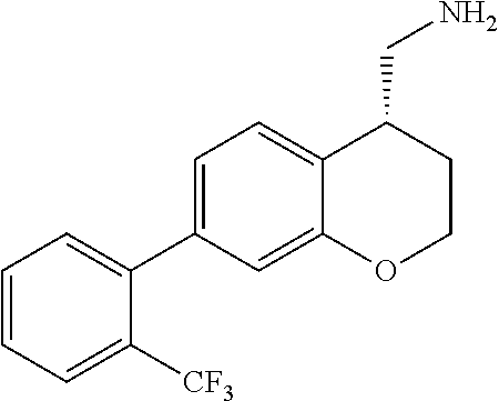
C1(C2=CC=C3C(=C2)OCCC3CN)=CC=CC=C1[CF3]
